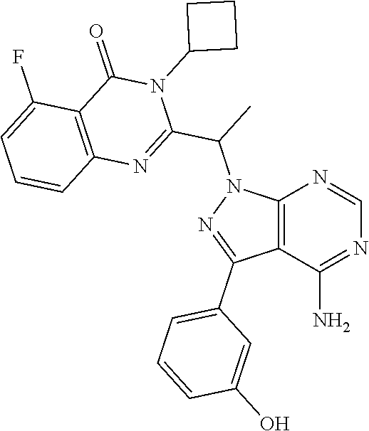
C12=C(C(N)=NC=N1)C(C1=CC=CC(O)=C1)=NN2C(C1=NC2=C(C(=O)N1C1CCC1)C(F)=CC=C2)C
